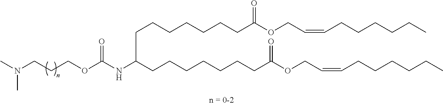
C(CCOC(NC(CCCCCCCC(OCC=CCCCCCC)=O)CCCCCCCC(OCC=CCCCCCC)=O)=O)N(C)C
